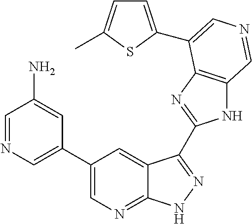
C1(C2=CN=CC(N)=C2)=CN=C2C(=C1)C(C1=NC3=C(N1)C=NC=C3C1=CC=C(C)S1)=NN2
